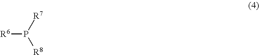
[R6]P([R7])[R8]
